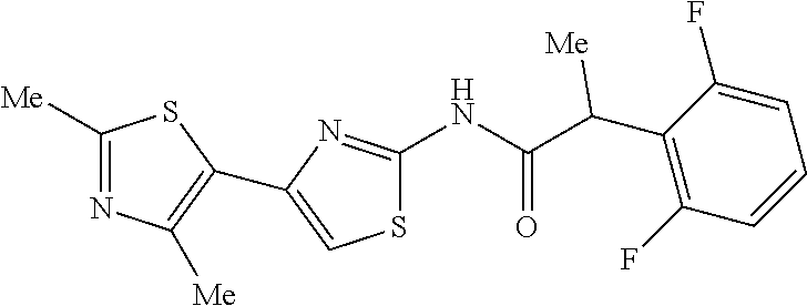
S1C(NC(C(C2=C(F)C=CC=C2F)[Me])=O)=NC(C2=C([Me])N=C([Me])S2)=C1
